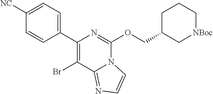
C1([NC])=CC=C(C2=C(Br)C3=NC=CN3C(OCC3C[NBoc]CCC3)=N2)C=C1
